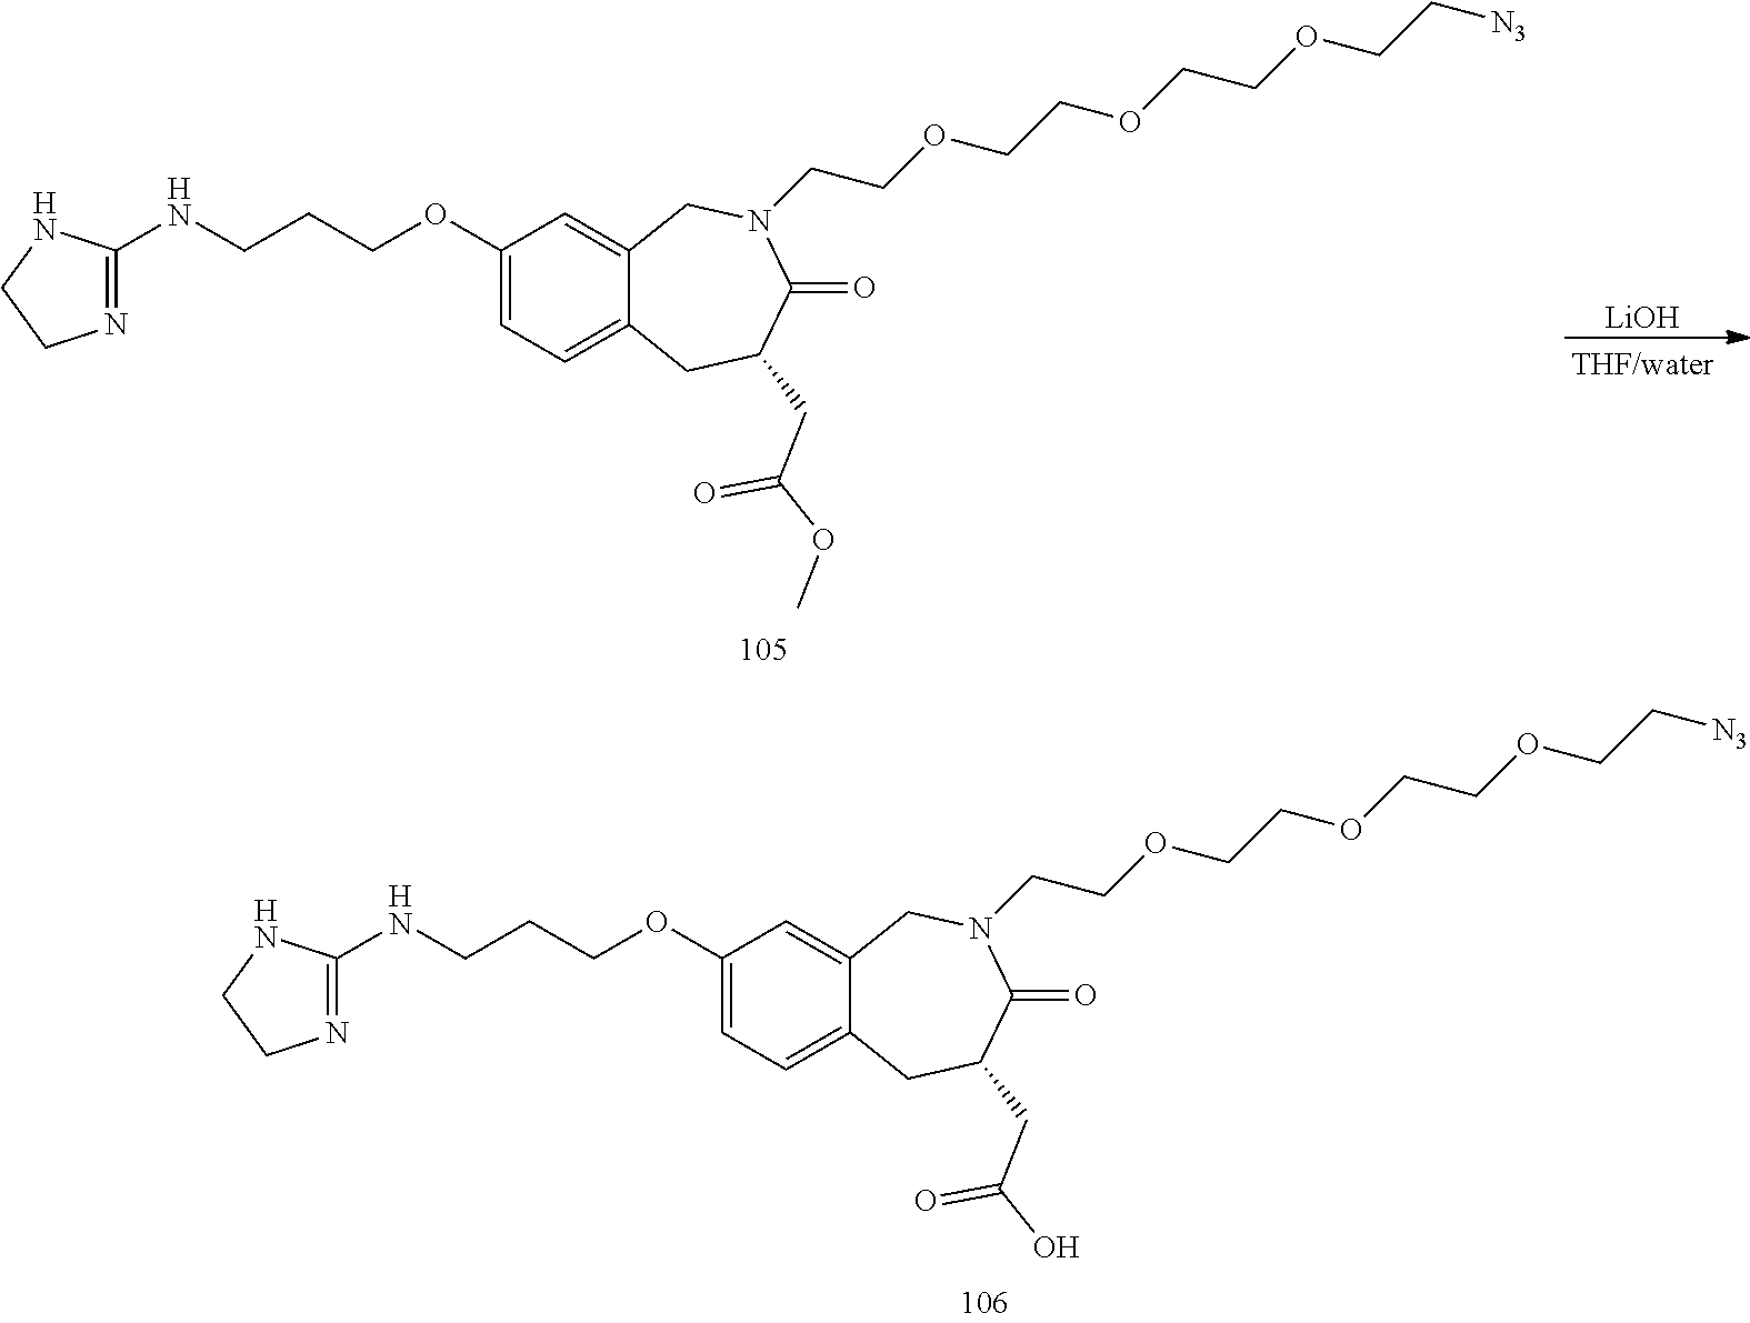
C1(OCCCNC2=NCCN2)=CC=C2C(=C1)CN(CCOCCOCCOCC[N3])C(=O)C(CC(=O)OC)C2.[LiOH].C1(OCCCNC2=NCCN2)=CC=C2C(=C1)CN(CCOCCOCCOCC[N3])C(=O)C(CC(=O)O)C2
